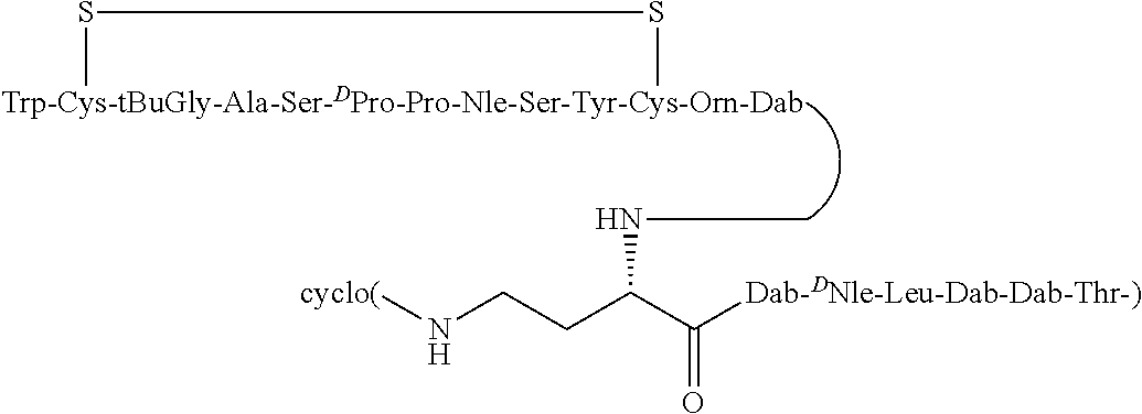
S(C)SC.N(C(CCN[cyclo(])C([Dab-DNle-Leu-Dab-Dab-Thr-)])=O)C
